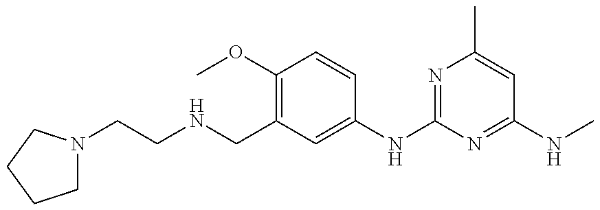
C1N(CCNCC2=C(OC)C=CC(NC3=NC(C)=CC(NC)=N3)=C2)CCC1
